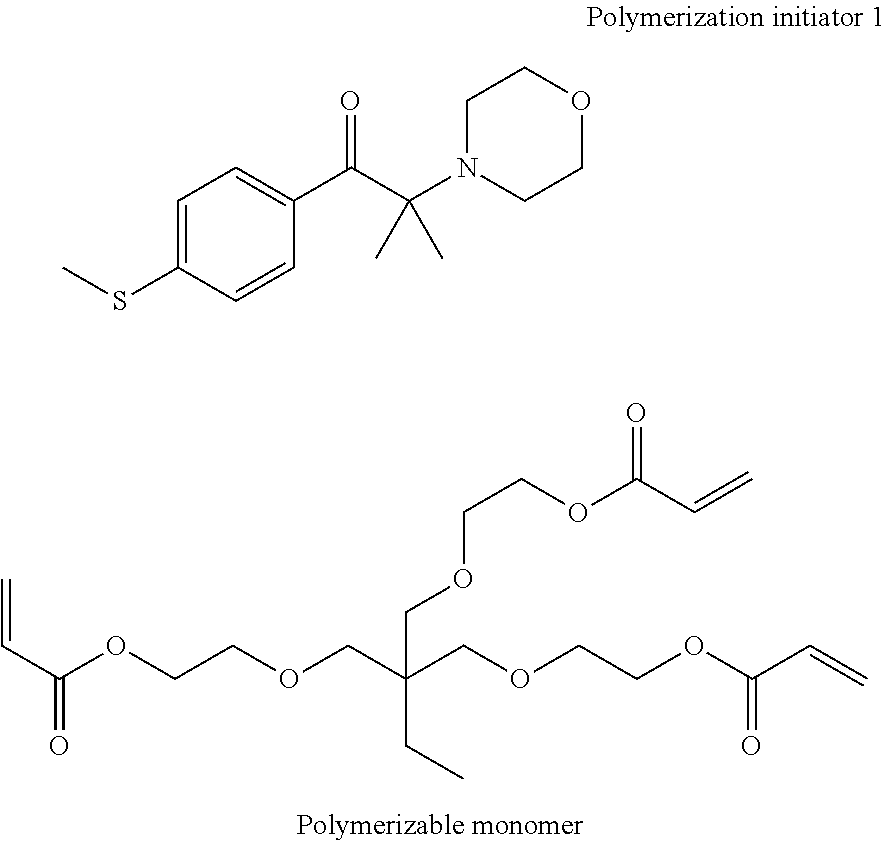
C1=C(SC)C=CC(C(C(N2CCOCC2)(C)C)=O)=C1.C=CC(=O)OCCOCC(COCCOC(C=C)=O)(CC)COCCOC(C=C)=O
